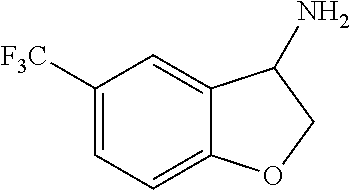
C1([F3C])=CC=C2C(=C1)C(N)CO2
